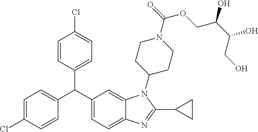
C1=CC(Cl)=CC=C1C(C1=CC=C2C(=C1)N(C1CCN(C(=O)OCC(C(CO)O)O)CC1)C(C1CC1)=N2)C1=CC=C(Cl)C=C1
